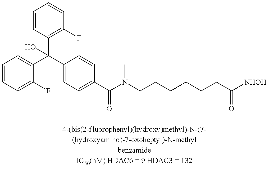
C1=CC=C(F)C(C(C2=CC=C(C(N(CCCCCCC([NHOH])=O)C)=O)C=C2)(C2=C(F)C=CC=C2)O)=C1
